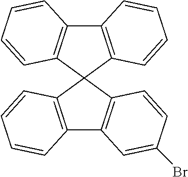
C12=C(C=CC=C1)C1(C3=C2C=CC=C3)C2=C(C3=C1C=CC=C3)C=C(Br)C=C2
